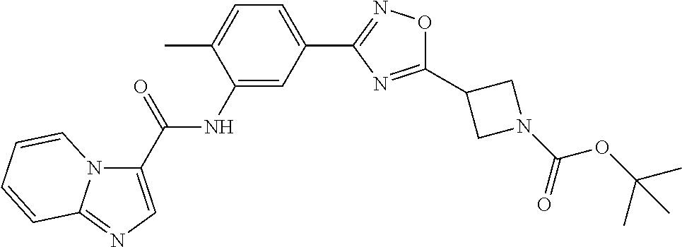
C1(C2CN(C(=O)OC(C)(C)C)C2)=NC(C2=CC=C(C)C(NC(=O)C3=CN=C4N3C=CC=C4)=C2)=NO1
